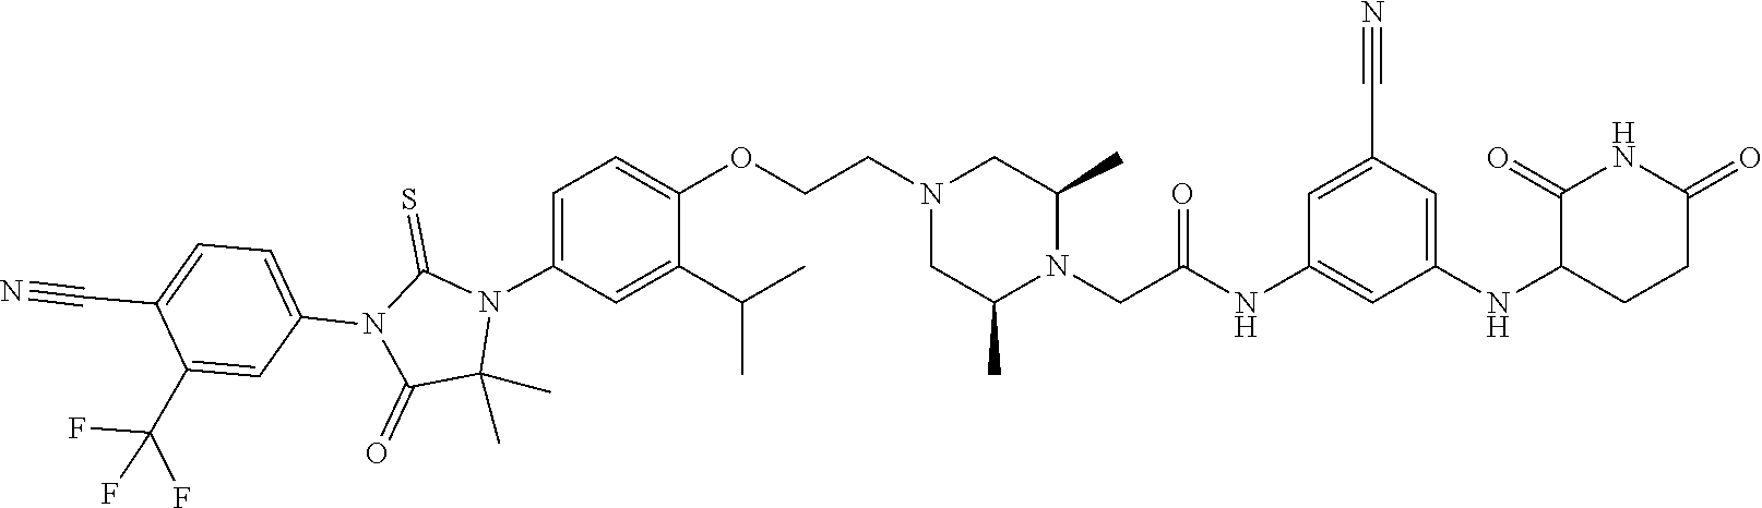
C1(C)(C)N(C2=CC=C(OCCN3CC(C)N(CC(NC4=CC(NC5C(=O)NC(=O)CC5)=CC(C#N)=C4)=O)C(C)C3)C(C(C)C)=C2)C(=S)N(C2=CC=C(C#N)C(C(F)(F)F)=C2)C1=O
